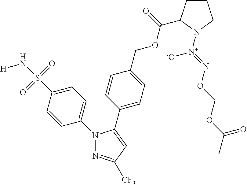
C1=CC(N2N=C([CF3])C=C2C2=CC=C(COC(=O)C3CCCN3[N+](=NOCOC(C)=O)[-O])C=C2)=CC=C1S(N[H])(=O)=O
